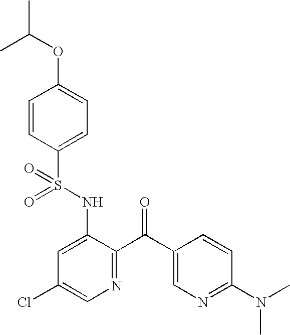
O=S(NC1=CC(Cl)=CN=C1C(C1=CN=C(N(C)C)C=C1)=O)(=O)C1=CC=C(OC(C)C)C=C1
